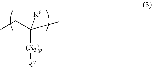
CCC(C)([R6])[(X3)p][R7]
